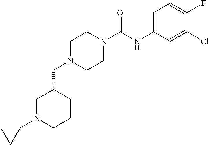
C1N(C(NC2=CC=C(F)C(Cl)=C2)=O)CCN(CC2CCCN(C3CC3)C2)C1
